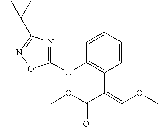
O(C)C=C(C(OC)=O)C1=C(OC2=NC(C(C)(C)C)=NO2)C=CC=C1
